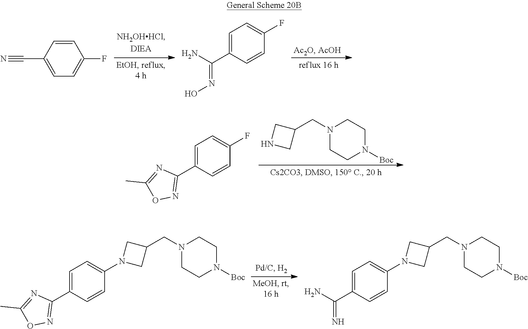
C1=C(C#N)C=CC(F)=C1.C1=C(C(N)=NO)C=CC(F)=C1.C1=C(C2=NOC(C)=N2)C=CC(F)=C1.N1(CC2CNC2)CCN([Boc])CC1.N1(CC2CN(C3=CC=C(C4=NOC(C)=N4)C=C3)C2)CCN([Boc])CC1.N1(CC2CN(C3=CC=C(C(N)=N)C=C3)C2)CCN([Boc])CC1
